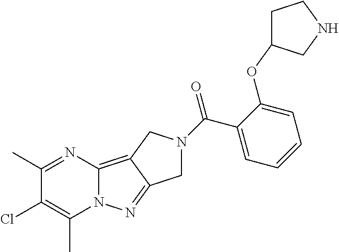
O=C(C1=CC=CC=C1OC1CCNC1)N1CC2=NN3C(=C2C1)N=C(C)C(Cl)=C3C
